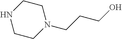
C1NCCN(CCCO)C1
